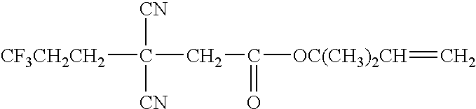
[CF3CH2CH2]C([CN])([CN])CC(=O)[OC(CH3)2CH]=C
